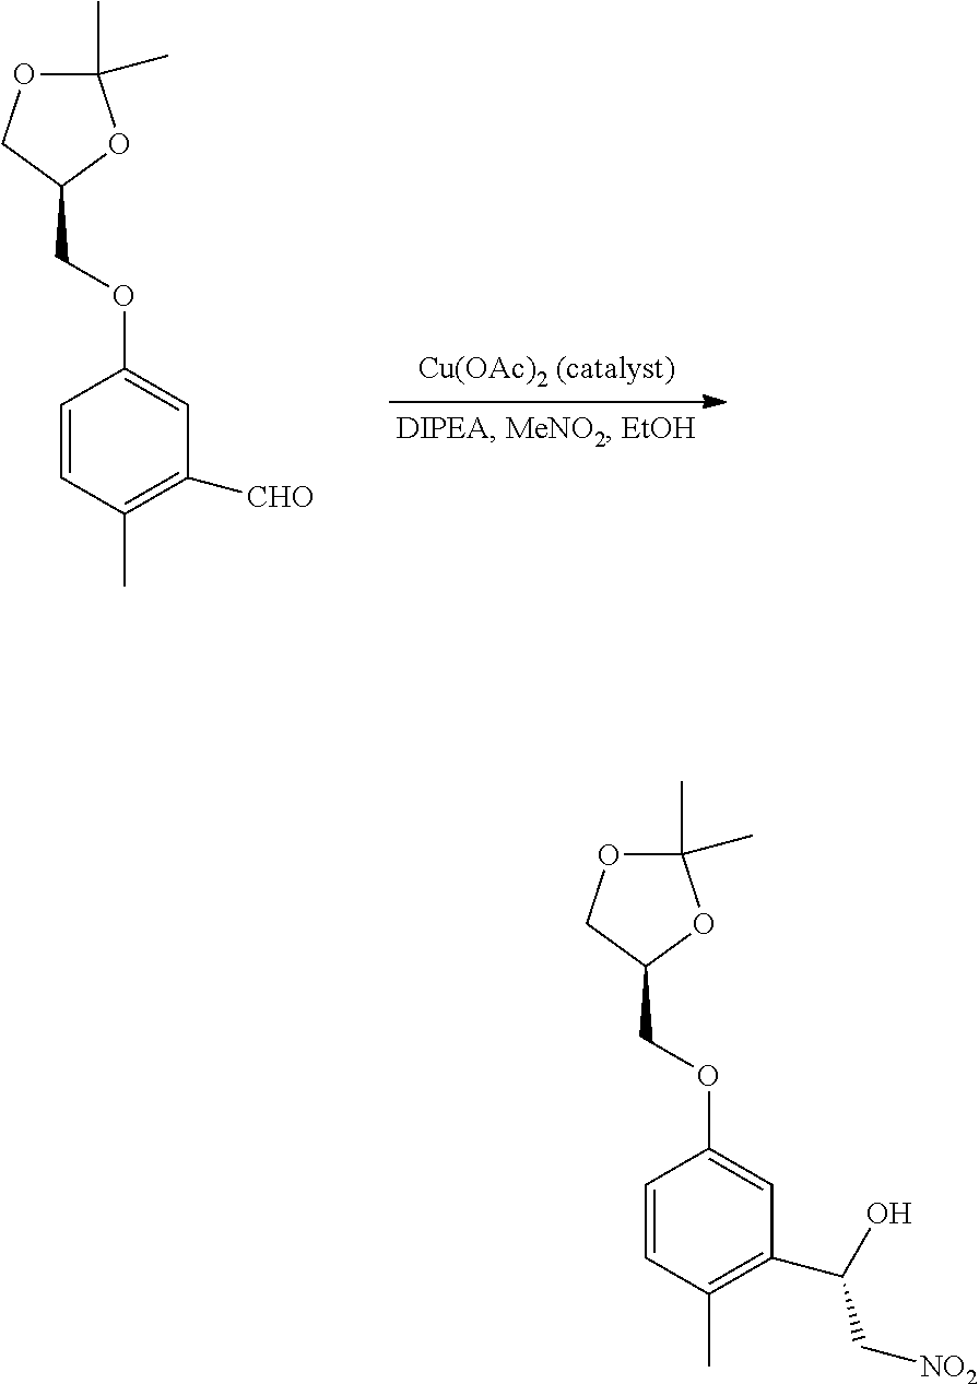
C1=CC(C)=C([CHO])C=C1OCC1OC(C)(C)OC1.C1=CC(C)=C(C(C[NO2])O)C=C1OCC1OC(C)(C)OC1
